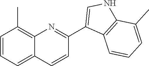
C1=CC(C)=C2C(=C1)C=CC(C1=CNC3=C1C=CC=C3C)=N2
